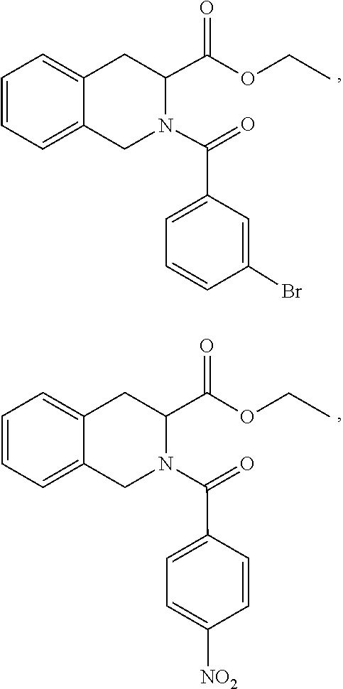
C1=C2CC(C(=O)OCC)N(C(C3=CC=CC(Br)=C3)=O)CC2=CC=C1.C1=CC=C2CC(C(=O)OCC)N(C(C3=CC=C([NO2])C=C3)=O)CC2=C1
